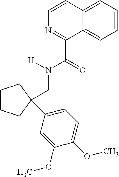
C1CCC(CN([H])C(C2=NC=CC3=CC=CC=C23)=O)(C2=CC=C(OC)C(OC)=C2)C1
